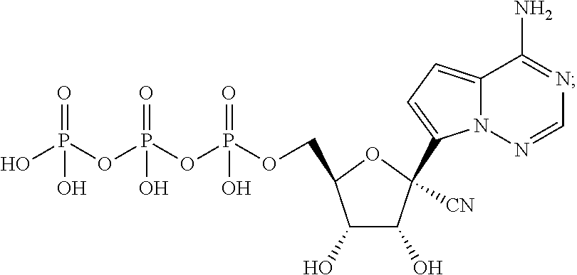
C12=CC=C(C3([CN])C(O)C(O)C(COP(OP(OP(O)(=O)O)(=O)O)(=O)O)O3)N1N=CN=C2N
